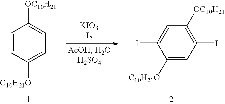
C1=CC([C10H21O])=CC=C1[OC10H21].C1([C10H21O])=CC(I)=C([OC10H21])C=C1I
